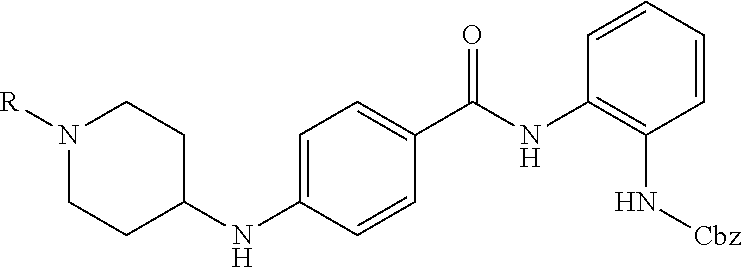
C1=CC=CC(N[Cbz])=C1NC(C1=CC=C(NC2CCN([R])CC2)C=C1)=O
